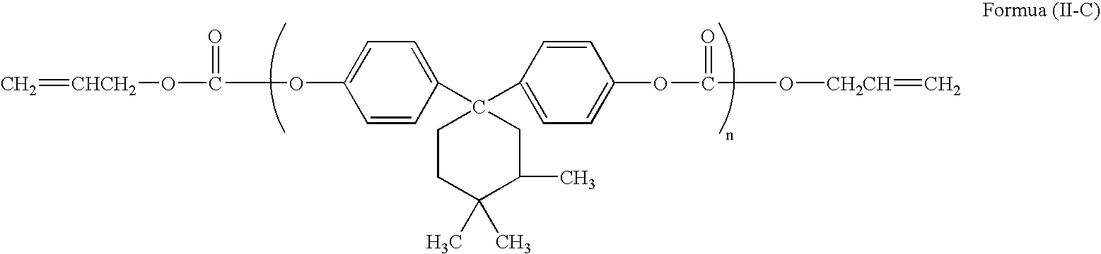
C=[CHCH2]OC(=O)OC1=CC=C(C2(C3=CC=C(OC(=O)O[CH2CH]=C)C=C3)CC(C)C(C)(C)CC2)C=C1
